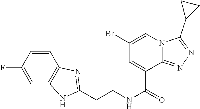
C1=CC(F)=CC2=C1N=C(CCNC(=O)C1=CC(Br)=CN3C1=NN=C3C1CC1)N2
